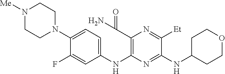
C1(N2CCN([Me])CC2)=CC=C(NC2=C(C(N)=O)N=C([Et])C(NC3CCOCC3)=N2)C=C1F
